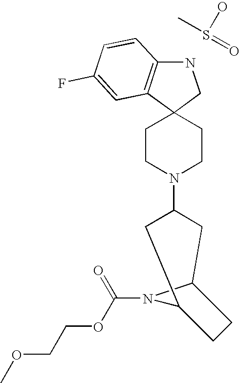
N1C2=C(C3(C1)CCN(C1CC4N(C(OCCOC)=O)C(C1)CC4)CC3)C=C(F)C=C2.S(O)(C)=O
